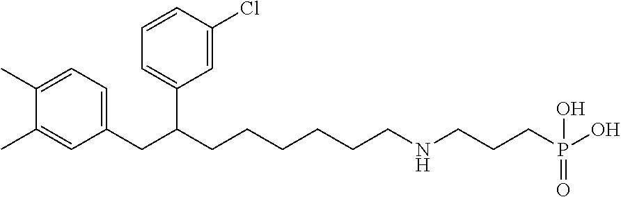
C1=C(C)C(C)=CC(CC(C2=CC=CC(Cl)=C2)CCCCCCNCCCP(O)(=O)O)=C1
